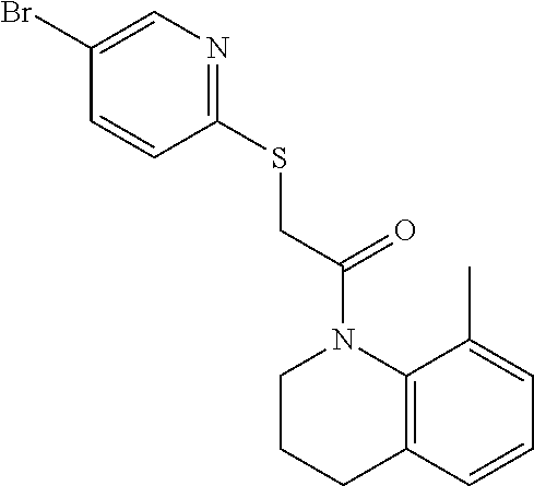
C1=CC2=C(C(C)=C1)N(C(CSC1=NC=C(Br)C=C1)=O)CCC2
